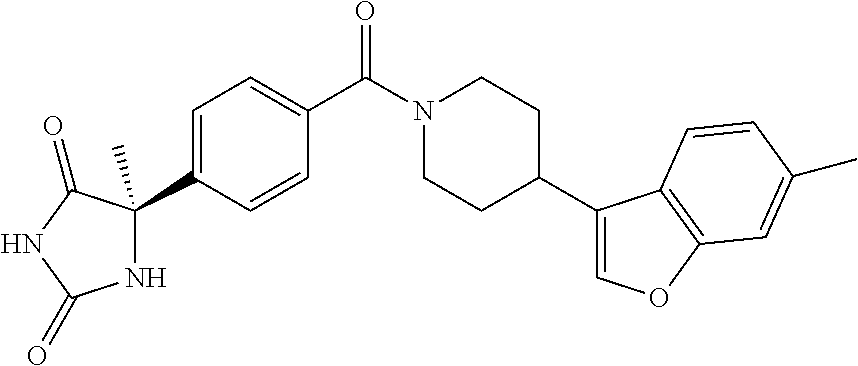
C1=C(C2(C)NC(=O)NC2=O)C=CC(C(N2CCC(C3=COC4=C3C=CC(C)=C4)CC2)=O)=C1
